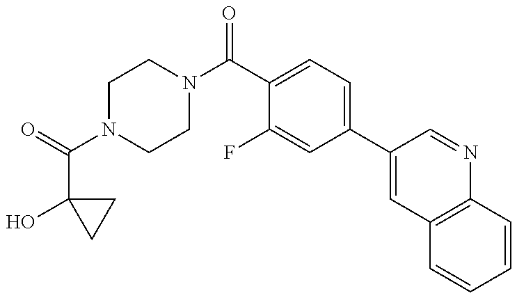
C(N1CCN(C(=O)C2=CC=C(C3=CC4=C(N=C3)C=CC=C4)C=C2F)CC1)(C1(O)CC1)=O
